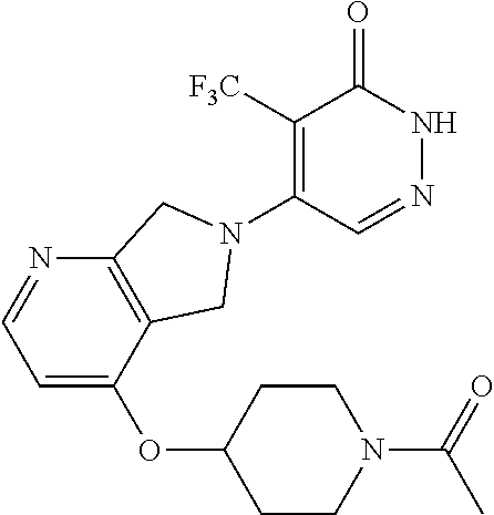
C1([F3C])=C(N2CC3=C(N=CC=C3OC3CCN(C(C)=O)CC3)C2)C=NNC1=O
